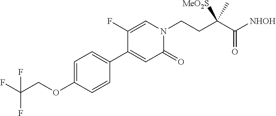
C1=C(OCC(F)(F)F)C=CC(C2=CC(=O)N(CCC(C([NHOH])=O)(C)[MeO2S])C=C2F)=C1
